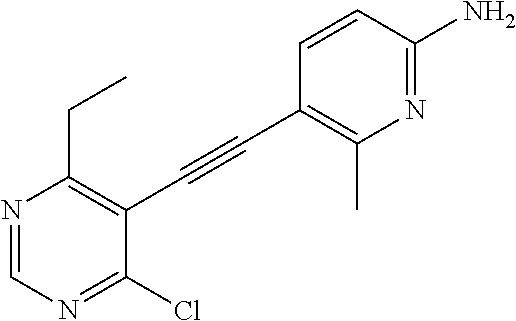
N1=C(N)C=CC(C#CC2=C(CC)N=CN=C2Cl)=C1C
